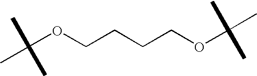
C(OCCCCOC(C)(C)C)(C)(C)C
